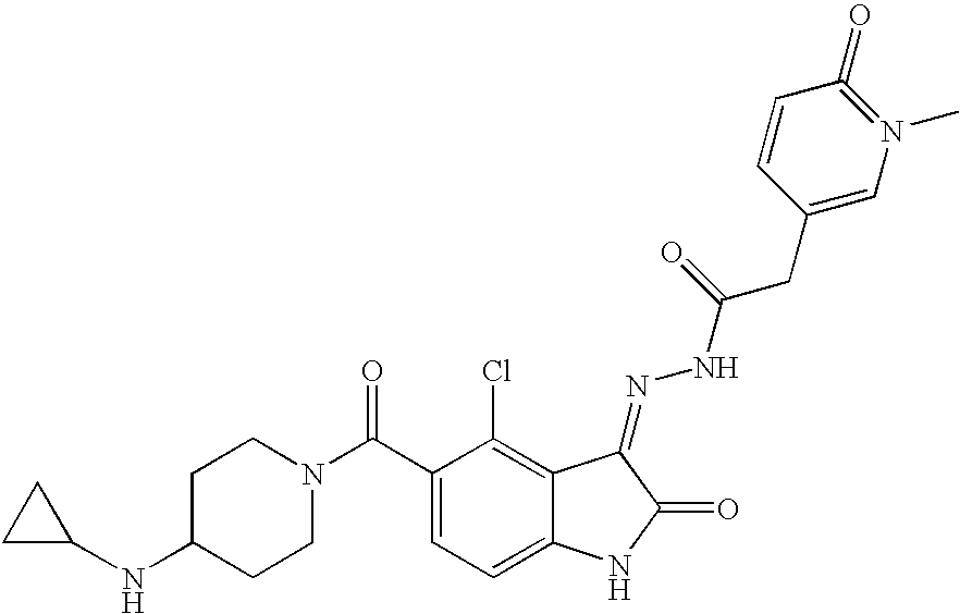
C1(C(N2CCC(NC3CC3)CC2)=O)=CC=C2C(=C1Cl)C(=NNC(CC1=CN(C)=C(=O)C=C1)=O)C(=O)N2
